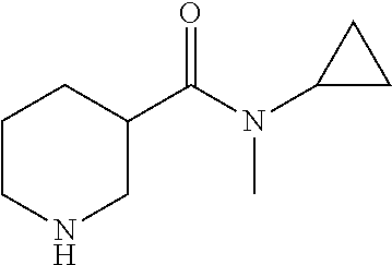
C1CC(C(N(C2CC2)C)=O)CNC1
